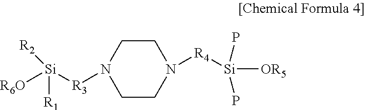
N1([R4][Si]([OR5])(P)P)CCN([R3][Si]([R2])([R6O])[R1])CC1
